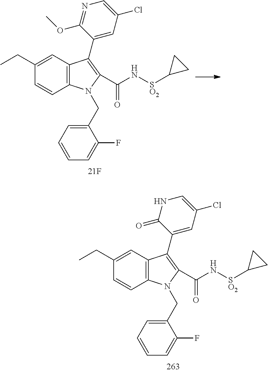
C1(CC)=CC2=C(C=C1)N(CC1=CC=CC=C1F)C(C(N[SO2]C1CC1)=O)=C2C1=CC(Cl)=CNC1=O.C1(CC)=CC2=C(C=C1)N(CC1=CC=CC=C1F)C(C(N[SO2]C1CC1)=O)=C2C1=CC(Cl)=CN=C1OC
